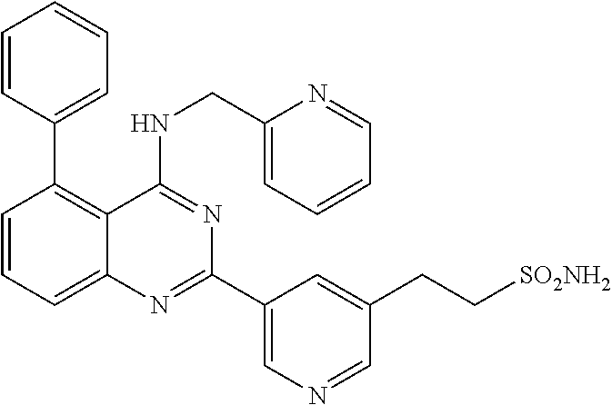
C1=CC=C2C(=C1C1=CC=CC=C1)C(NCC1=CC=CC=N1)=NC(C1=CN=CC(CC[SO2NH2])=C1)=N2
